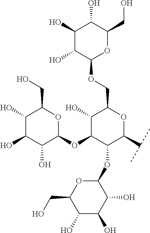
C1(O)C(O)C(O)C(OC2C(O)C(COC3C(O)C(O)C(O)C(CO)O3)OC(C(C)C)C2OC2OC(CO)C(O)C(O)C2O)OC1CO
